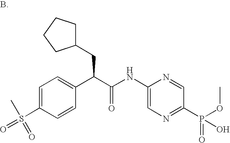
C1=C(S(C)(=O)=O)C=CC(C(C(NC2=CN=C(P(OC)(=O)O)C=N2)=O)CC2CCCC2)=C1
